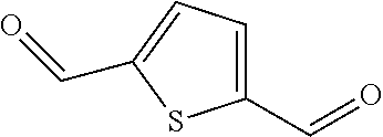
C1(C=O)=CC=C(C=O)S1
